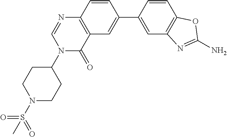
C1=CC(C2=CC3=C(C=C2)N=CN(C2CCN(S(=O)(=O)C)CC2)C3=O)=CC2=C1OC(N)=N2
